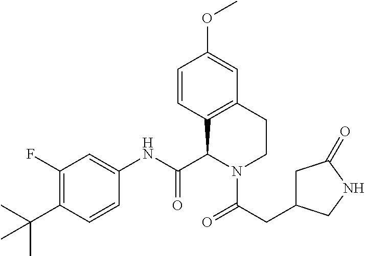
C1(F)=C(C(C)(C)C)C=CC(NC(C2N(C(=O)CC3CC(=O)NC3)CCC3=C2C=CC(OC)=C3)=O)=C1
